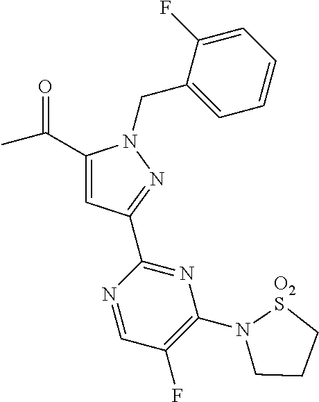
C1(C(=O)C)=CC(C2=NC(N3CCC[O2S]3)=C(F)C=N2)=NN1CC1=CC=CC=C1F
